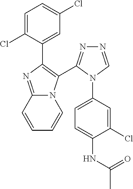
C1=C(Cl)C(C2=C(C3=NN=CN3C3=CC=C(NC(C)=O)C(Cl)=C3)N3C(=N2)C=CC=C3)=CC(Cl)=C1
